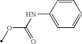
C1=CC(NC(OC)=O)=CC=C1
